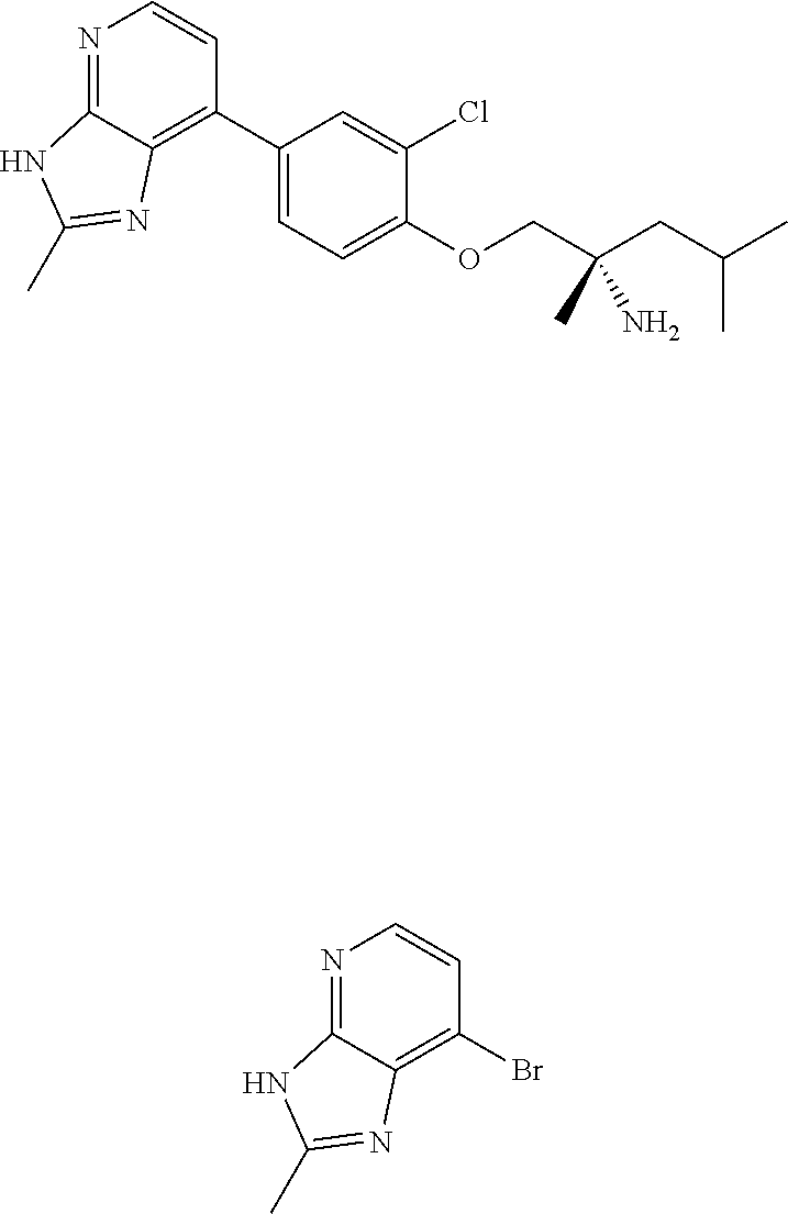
N1=C2C(=C(C3=CC=C(OCC(CC(C)C)(C)N)C(Cl)=C3)C=C1)N=C(C)N2.N1=C2C(=C(Br)C=C1)N=C(C)N2
